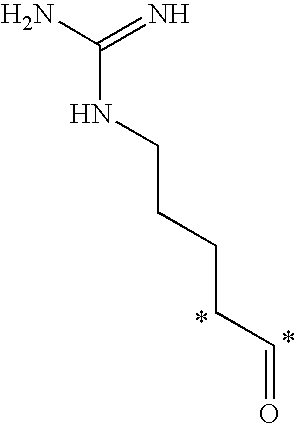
C(CC=O)CCNC(N)=N
